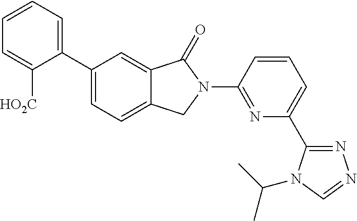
C1(C2=CC=C3C(=C2)C(=O)N(C2=NC(C4=NN=CN4C(C)C)=CC=C2)C3)=CC=CC=C1[HO2C]
